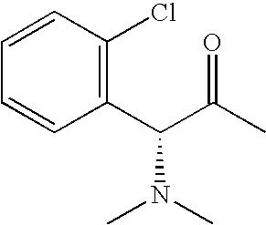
C1=CC(Cl)=C(C(C(C)=O)N(C)C)C=C1
